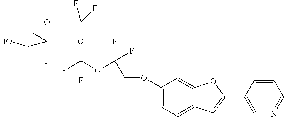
C1(OCC(F)(F)OC(OC(OC(CO)(F)F)(F)F)(F)F)=CC=C2C(=C1)OC(C1=CN=CC=C1)=C2
